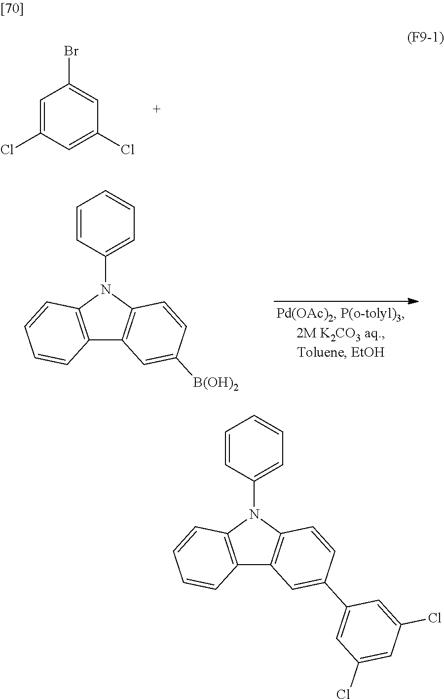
C1=C(Cl)C=C(Cl)C=C1Br.C12=C(N(C3=CC=CC=C3)C3=C1C=C([B(OH)2])C=C3)C=CC=C2.C12=C(N(C3=CC=CC=C3)C3=C1C=C(C1=CC(Cl)=CC(Cl)=C1)C=C3)C=CC=C2
